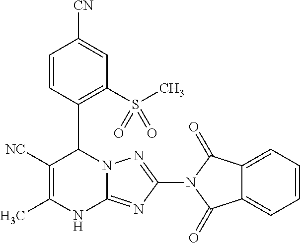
C1=CC(C2C([NC])=C(C)NC3=NC(N4C(=O)C5=CC=CC=C5C4=O)=NN23)=C(S(C)(=O)=O)C=C1[CN]
